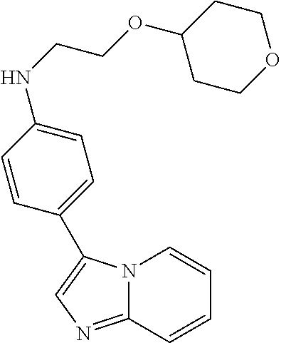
N12C(=NC=C1C1=CC=C(NCCOC3CCOCC3)C=C1)C=CC=C2
